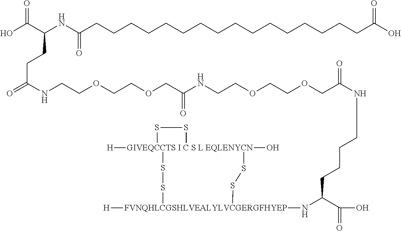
[GIVEQCCTS I C S L EQLENYCN]12([H])(O)(SS[FVNQHLCGSHLVEALYLVCGERGFHYEP]([H])(NC(C(O)=O)CCCCNC(COCCOCCNC(COCCOCCNC(=O)CCC(C(O)=O)NC(CCCCCCCCCCCCCCCCC(O)=O)=O)=O)=O)SS1)SS2
